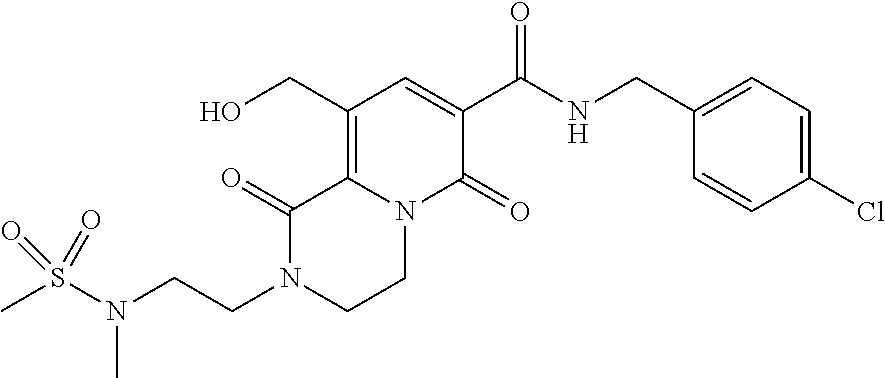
C12=C(CO)C=C(C(=O)NCC3=CC=C(Cl)C=C3)C(=O)N1CCN(CCN(S(C)(=O)=O)C)C2=O
